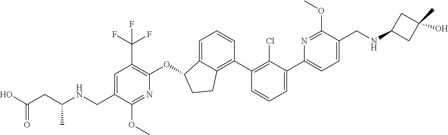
C(C1=CC(C(F)(F)F)=C(OC2C3=CC=CC(C4=C(Cl)C(C5=CC=C(CNC6CC(O)(C)C6)C(OC)=N5)=CC=C4)=C3CC2)N=C1OC)NC(CC(O)=O)C
